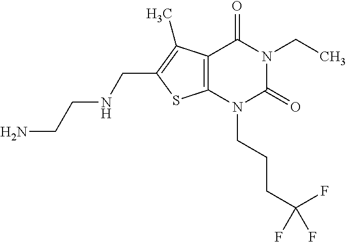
C12=C(N(CCCC(F)(F)F)C(=O)N(CC)C1=O)SC(CNCCN)=C2C
